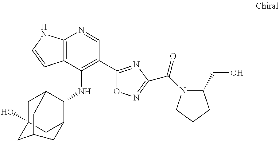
C12=C(C(NC3C4CC5(O)CC3CC(C5)C4)=C(C3=NC(C(=O)N4C(CO)CCC4)=NO3)C=N1)C=CN2
